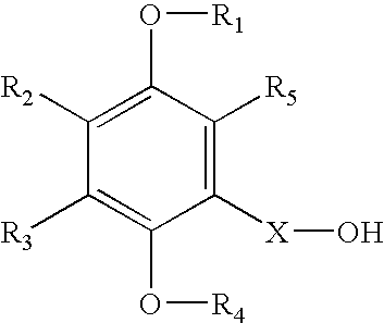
C1([X]O)=C([R5])C(O[R1])=C([R2])C([R3])=C1O[R4]
